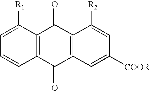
C1=C([R1])C2=C(C=C1)C(=O)C1=C(C2=O)C([R2])=CC([COOR])=C1
